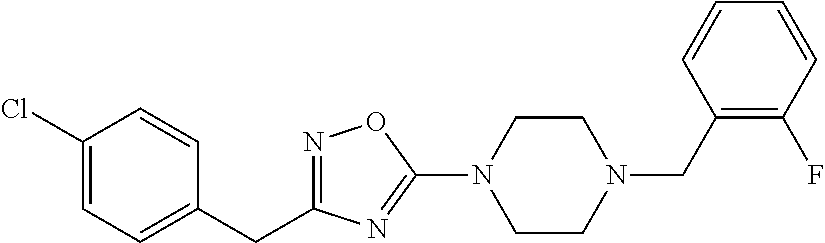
N1=C(CC2=CC=C(Cl)C=C2)N=C(N2CCN(CC3=C(F)C=CC=C3)CC2)O1
